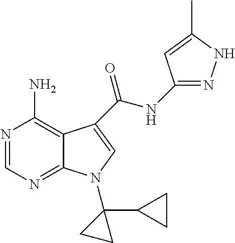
N1=CN=C2C(=C1N)C(C(NC1=NNC(C)=C1)=O)=CN2C1(C2CC2)CC1
